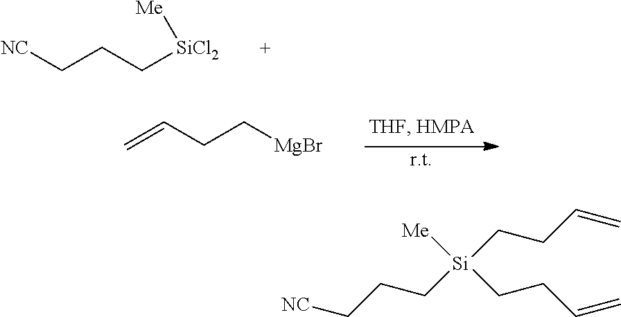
[NC]CCC[SiCl2][Me].C=CCC[MgBr].[NC]CCC[Si]([Me])(CCC=C)CCC=C
